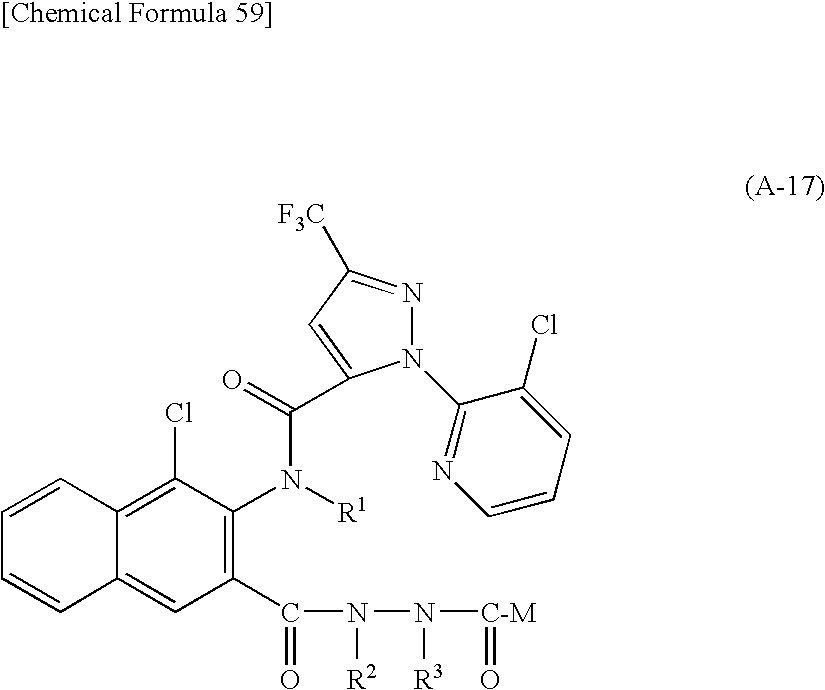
N1(C2=NC=CC=C2Cl)N=C([F3C])C=C1C(=O)N([R1])C1=C(C(=O)N([R2])N([R3])[C-M]=O)C=C2C(=C1Cl)C=CC=C2
